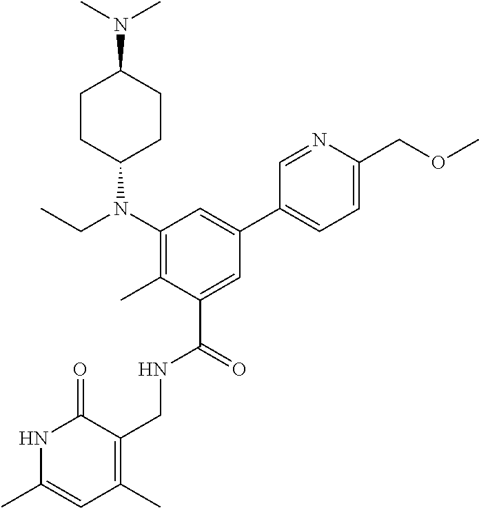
C1(N(CC)C2CCC(N(C)C)CC2)=C(C)C(C(=O)NCC2=C(C)C=C(C)NC2=O)=CC(C2=CC=C(COC)N=C2)=C1
